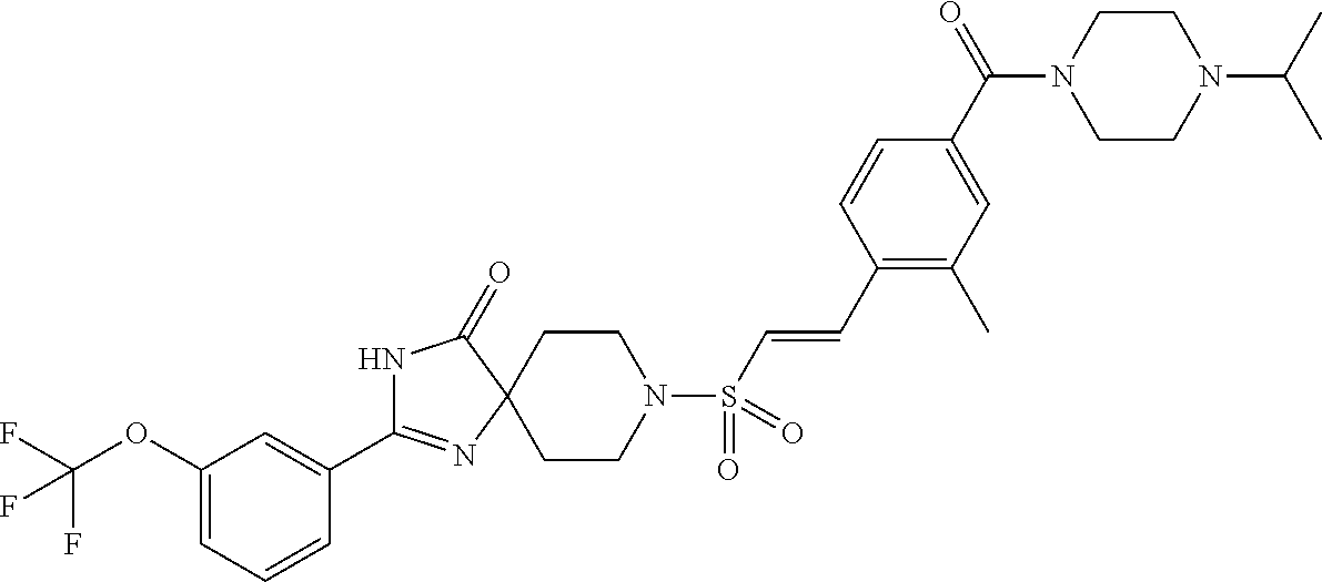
C1(OC(F)(F)F)=CC=CC(C2=NC3(C(=O)N2)CCN(S(C=CC2=C(C)C=C(C(N4CCN(C(C)C)CC4)=O)C=C2)(=O)=O)CC3)=C1
